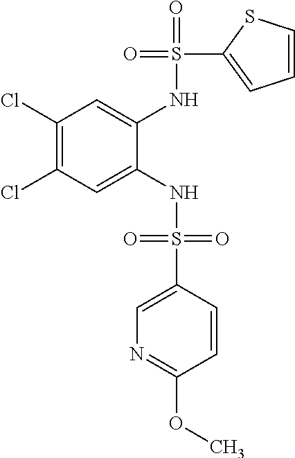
C1(Cl)=C(Cl)C=C(NS(=O)(=O)C2=CN=C(OC)C=C2)C(NS(=O)(C2=CC=CS2)=O)=C1
